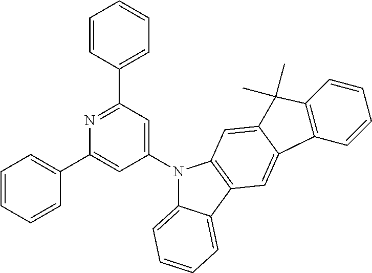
C1=CC=CC(C2=CC(N3C4=CC=CC=C4C4=C3C=C3C(=C4)C4=C(C3(C)C)C=CC=C4)=CC(C3=CC=CC=C3)=N2)=C1
